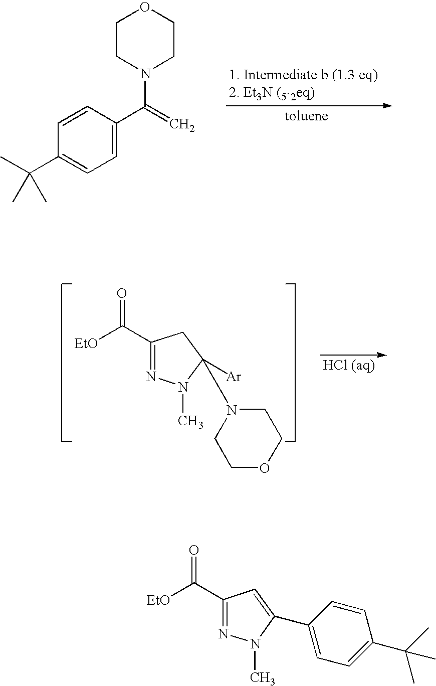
C1=CC(C(C)(C)C)=CC=C1C(=C)N1CCOCC1.[EtO]C(C1=NN(C)C([Ar])(N2CCOCC2)C1)=O.[EtO]C(C1=NN(C)C(C2=CC=C(C(C)(C)C)C=C2)=C1)=O
